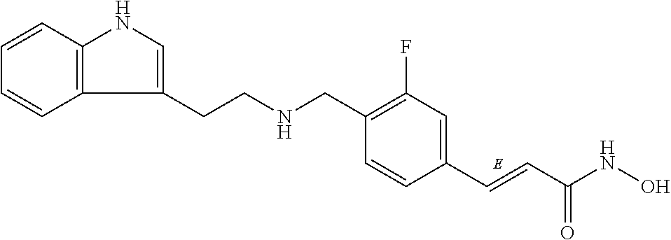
C1=CC2=C(C=C1)C(CCNCC1=C(F)C=C(C=CC(NO)=O)C=C1)=CN2
